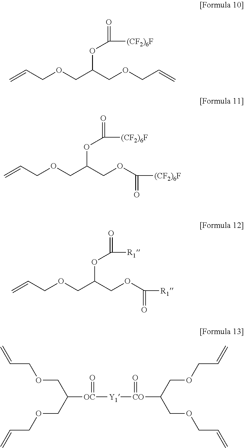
C=CCOCC(COCC=C)OC([(CF2)6F])=O.C=CCOCC(COC([(CF2)6F])=O)OC([(CF2)6F])=O.C=CCOCC(COC([R1])=O)OC([R1])=O.[OC](C(COCC=C)COCC=C)([Y1][CO](=O)C(COCC=C)COCC=C)=O
